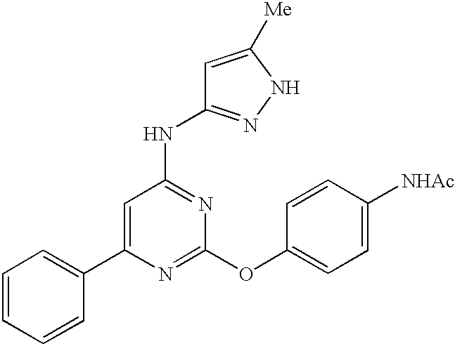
C1=C(C2=CC=CC=C2)N=C(OC2=CC=C([NHAc])C=C2)N=C1NC1=NNC([Me])=C1
